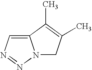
N1=NC=C2N1CC(C)=C2C
